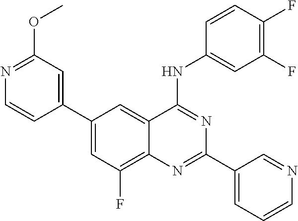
C1=C(C2=CC(OC)=NC=C2)C=C2C(=C1F)N=C(C1=CC=CN=C1)N=C2NC1=CC(F)=C(F)C=C1
